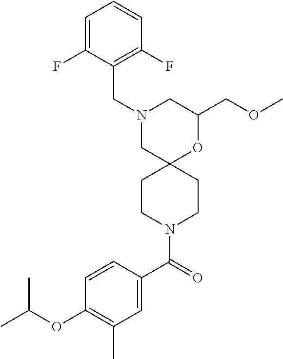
N1(CC2=C(F)C=CC=C2F)CC2(OC(COC)C1)CCN(C(C1=CC(C)=C(OC(C)C)C=C1)=O)CC2
